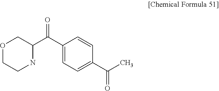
O1CCNC(C(C2=CC=C(C(C)=O)C=C2)=O)C1
